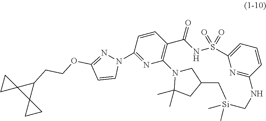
C1(N2N=C(OCCC3C4(C35CC5)CC4)C=C2)=NC2=C(C=C1)C(=O)NS(=O)(=O)C1=CC=CC(=N1)NC[Si](C)(C)CC1CN2C(C)(C)C1
